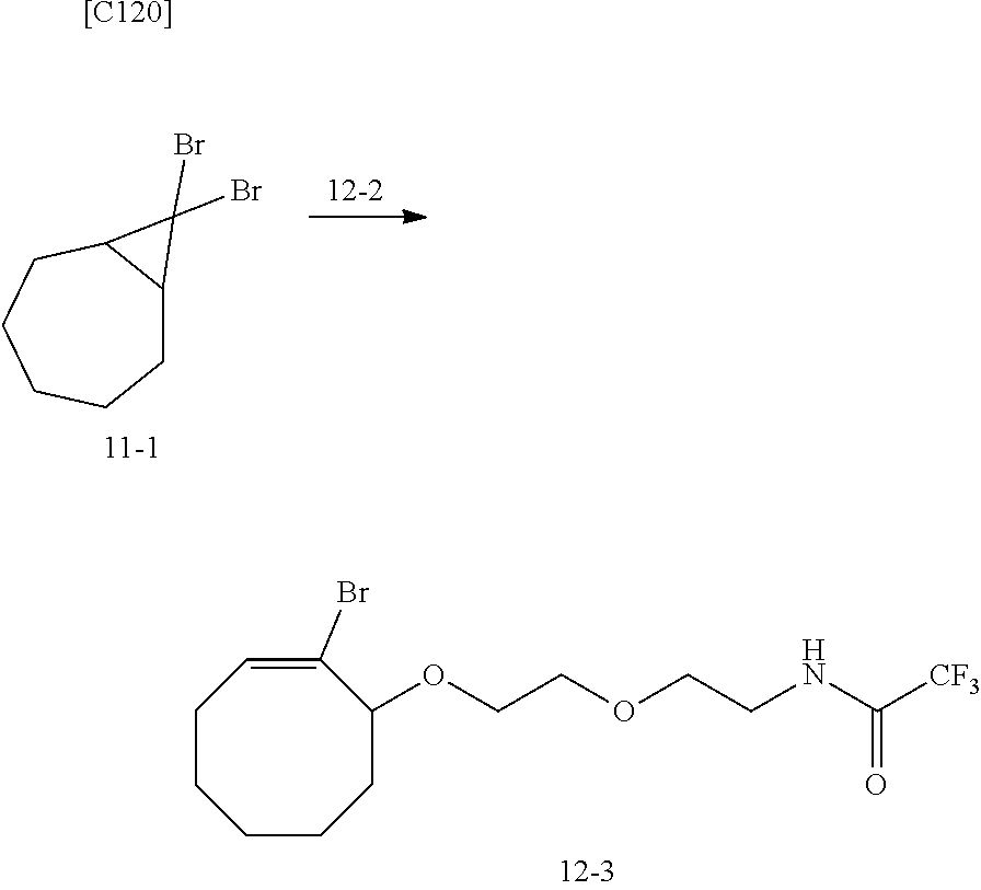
C12CCCCCC1C2(Br)Br.C1CCCCC(OCCOCCNC([CF3])=O)C(Br)=C1.[[C120]]
